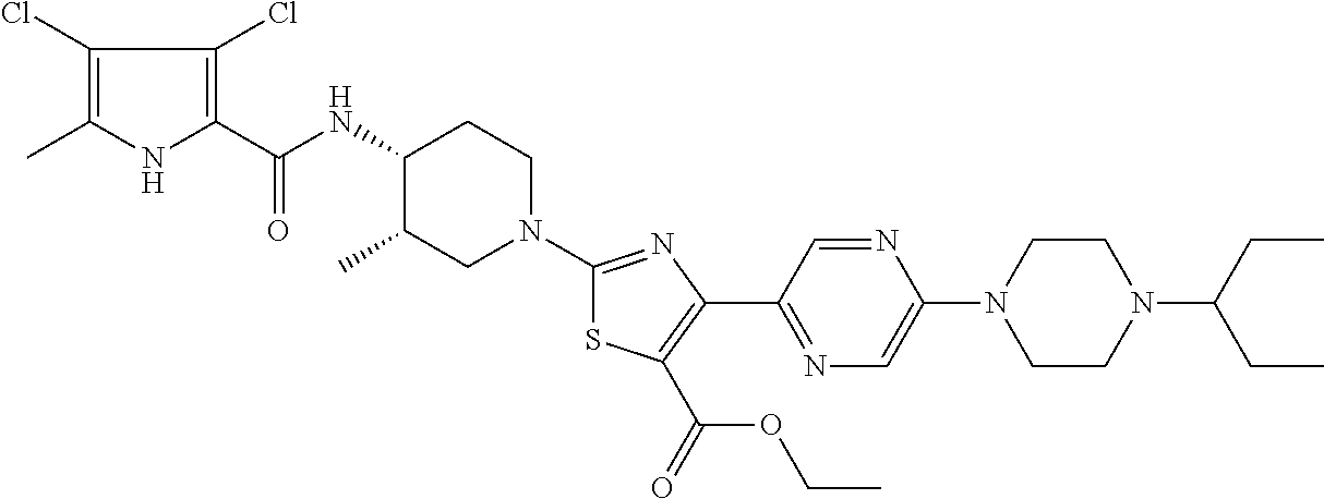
C1(Cl)=C(C)NC(C(NC2C(C)CN(C3=NC(C4=NC=C(N5CCN(C(CC)CC)CC5)N=C4)=C(C(=O)OCC)S3)CC2)=O)=C1Cl
